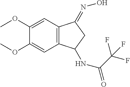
C12=C(C=C(OC)C(OC)=C1)C(=NO)CC2NC(=O)C(F)(F)F
